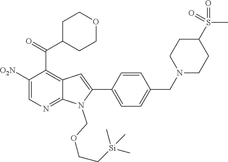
C1([O2N])=CN=C2C(=C1C(=O)C1CCOCC1)C=C(C1=CC=C(CN3CCC(S(C)(=O)=O)CC3)C=C1)N2COCC[Si](C)(C)C
